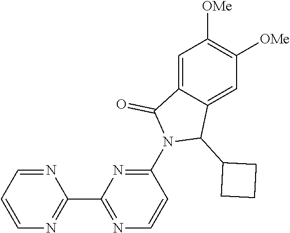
C1=C2C(=CC([OMe])=C1[OMe])C(C1CCC1)N(C1=NC(C3=NC=CC=N3)=NC=C1)C2=O
